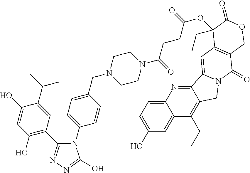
C1(C(C)C)=CC(C2=NN=C(O)N2C2=CC=C(CN3CCN(C(CCC(OC4(CC)C5=C(C(=O)N6CC7=C(CC)C8=CC(O)=CC=C8N=C7C6=C5)COC4=O)=O)=O)CC3)C=C2)=C(O)C=C1O
